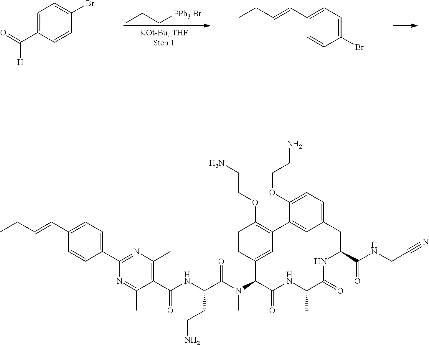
CCC[PPh3 Br].C1=C(C(=O)[H])C=CC(Br)=C1.C1(Br)=CC=C(C=CCC)C=C1.C1(C2=NC(C)=C(C(NC(C(N(C3C(=O)NC(C)C(=O)NC(C(NCC#N)=O)CC4=CC=C(OCCN)C(=C4)C4=C(OCCN)C=CC3=C4)C)=O)CCN)=O)C(C)=N2)=CC=C(C=CCC)C=C1
